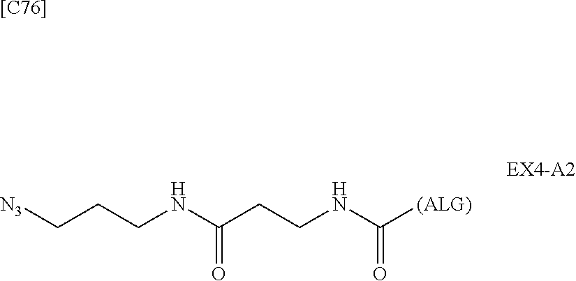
[[C76]].N(C(CCNC([(ALG)])=O)=O)CCC[N3]
